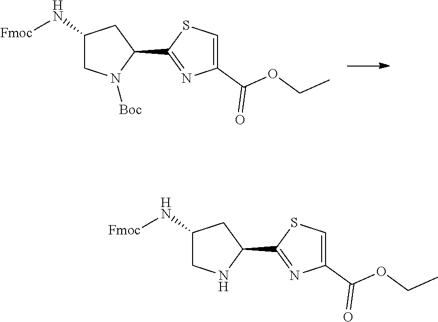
C1(N[Fmoc])CN([Boc])C(C2=NC(C(OCC)=O)=CS2)C1.C1(N[Fmoc])CNC(C2=NC(C(OCC)=O)=CS2)C1
